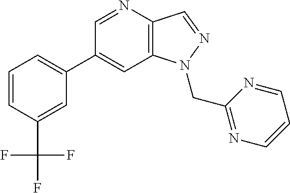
C1(C2=CC=CC(C(F)(F)F)=C2)=CC2=C(C=NN2CC2=NC=CC=N2)N=C1
